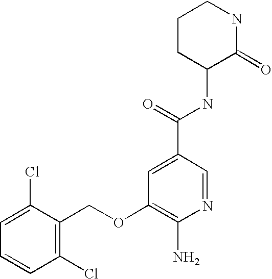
C1=C(Cl)C(COC2=C(N)N=CC(C(=O)NC3C(=O)NCCC3)=C2)=C(Cl)C=C1
